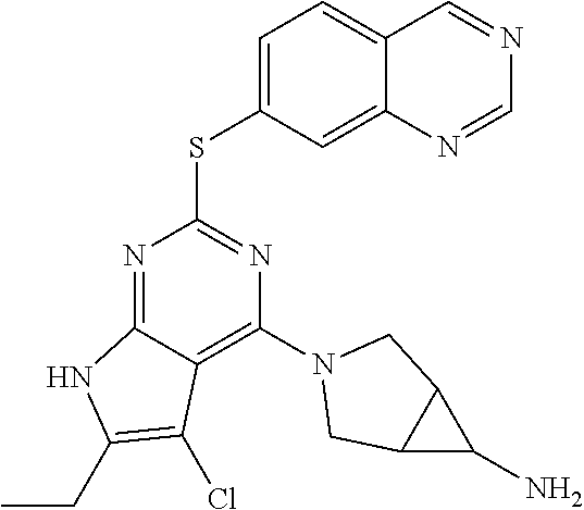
C1=C(SC2=NC(N3CC4C(C4N)C3)=C3C(=N2)NC(CC)=C3Cl)C=C2C(=C1)C=NC=N2
